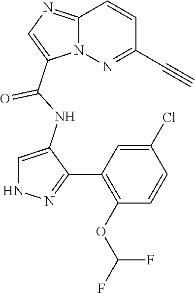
C12=NC=C(C(NC3=CNN=C3C3=C(OC(F)F)C=CC(Cl)=C3)=O)N1N=C(C#C)C=C2
